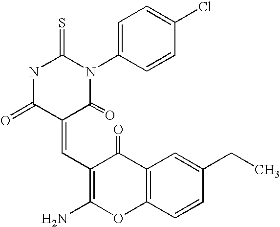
N1C(=O)C(=CC2=C(N)OC3=C(C2=O)C=C(CC)C=C3)C(=O)N(C2=CC=C(Cl)C=C2)C1=S
